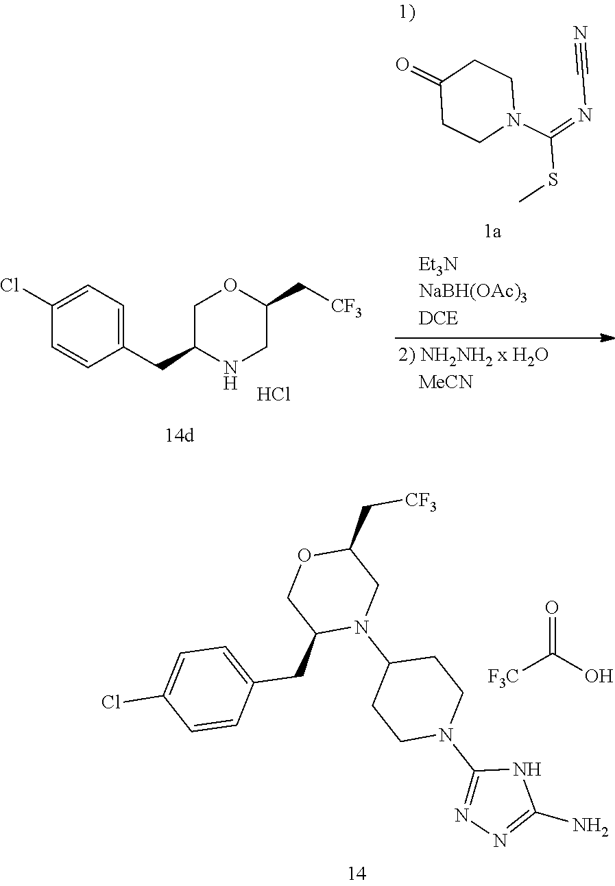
N1C(N2CCC(N3C(CC4=CC=C(Cl)C=C4)COC(C[CF3])C3)CC2)=NN=C1N.C(O)(=O)[F3C].C1(C[CF3])CNC(CC2=CC=C(Cl)C=C2)CO1.Cl.C1(=O)CCN(C(SC)=NC#N)CC1
